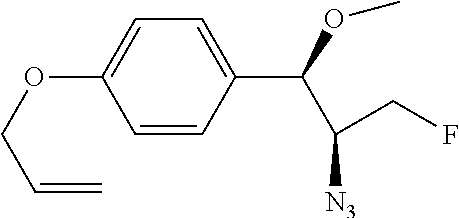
C1=CC(C(OC)C([N3])CF)=CC=C1OCC=C
